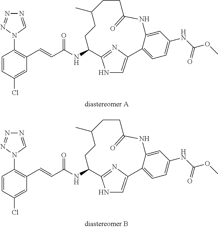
C1(NC(C=CC2=C(N3C=NN=N3)C=CC(Cl)=C2)=O)CCC(C)CCC(=O)NC2=CC(NC(OC)=O)=CC=C2C2=CNC1=N2.C1(NC(C=CC2=C(N3C=NN=N3)C=CC(Cl)=C2)=O)CCC(C)CCC(=O)NC2=CC(NC(OC)=O)=CC=C2C2=CNC1=N2
